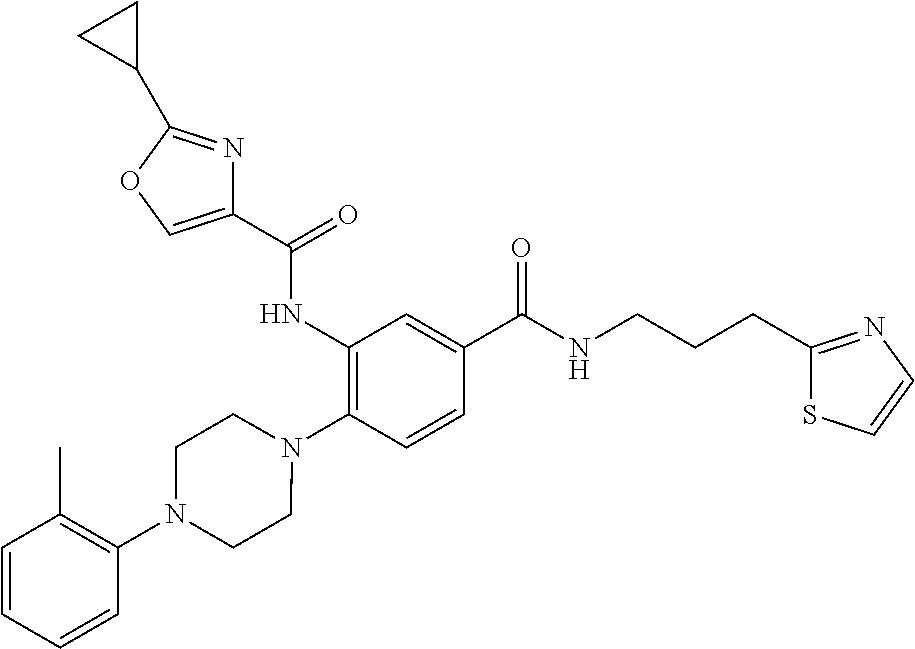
C1(NC(=O)C2=COC(C3CC3)=N2)=C(N2CCN(C3=C(C)C=CC=C3)CC2)C=CC(C(=O)NCCCC2=NC=CS2)=C1
